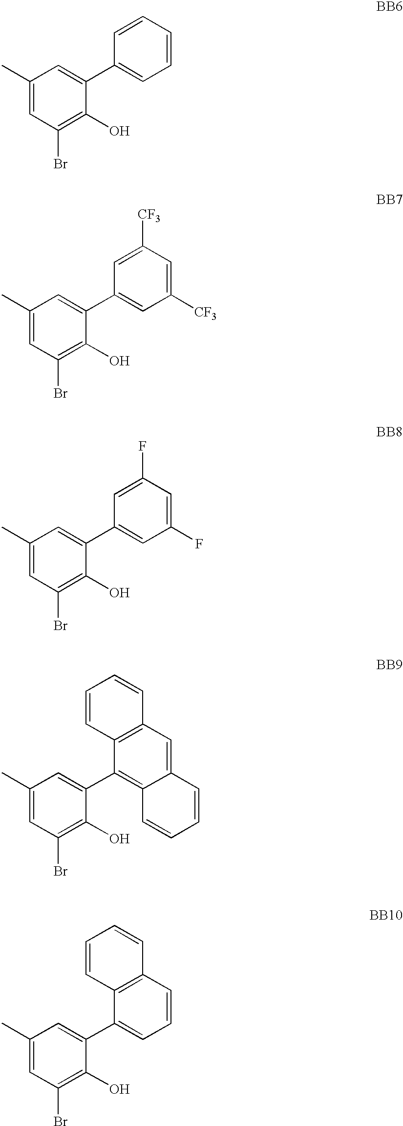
C1(C2=CC(C)=CC(Br)=C2O)=CC=CC=C1.C1(C2=CC(C)=CC(Br)=C2O)=CC([CF3])=CC([CF3])=C1.C1(C2=CC(C)=CC(Br)=C2O)=CC(F)=CC(F)=C1.C1(C2=CC(C)=CC(Br)=C2O)=C2C(=CC3=C1C=CC=C3)C=CC=C2.C1(C2=CC(C)=CC(Br)=C2O)=CC=CC2=C1C=CC=C2
